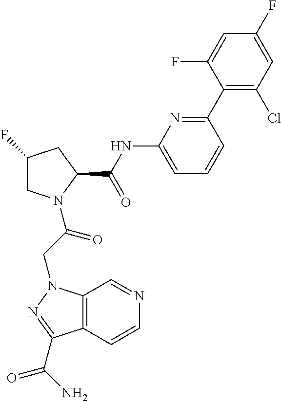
C1C(F)CC(C(NC2=CC=CC(C3=C(Cl)C=C(F)C=C3F)=N2)=O)N1C(CN1C2=C(C(C(N)=O)=N1)C=CN=C2)=O
